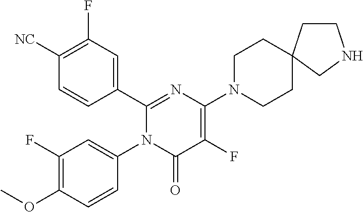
C1(C2=CC(F)=C([CN])C=C2)=NC(N2CCC3(CC2)CCNC3)=C(F)C(=O)N1C1=CC(F)=C(OC)C=C1
